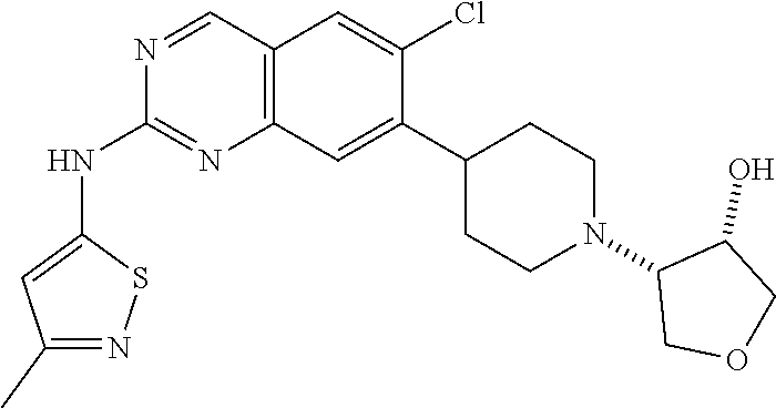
C1=C(NC2=NC3=C(C=C(Cl)C(C4CCN(C5C(O)COC5)CC4)=C3)C=N2)SN=C1C
